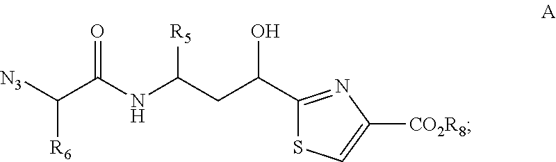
[N3]C(C(NC(CC(O)C1=NC([CO2R8])=CS1)[R5])=O)[R6]
